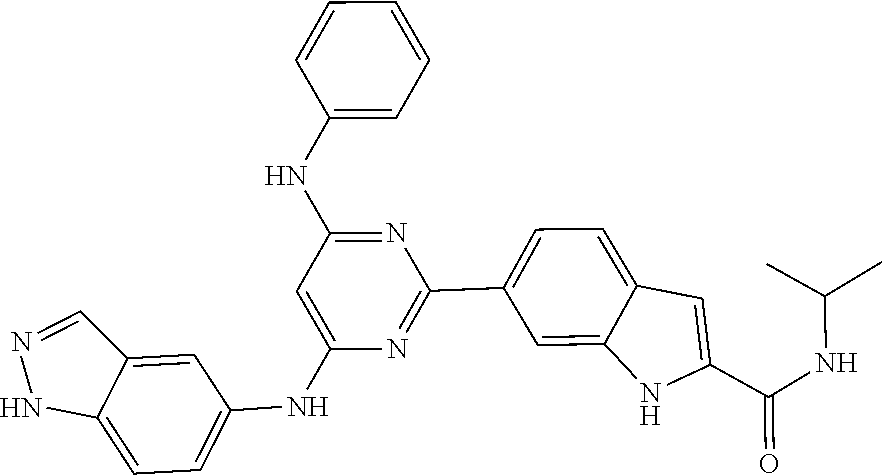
CC(C)NC(C1=CC2=CC=C(C3=NC(NC4=CC=C5NN=CC5=C4)=CC(NC4=CC=CC=C4)=N3)C=C2N1)=O
